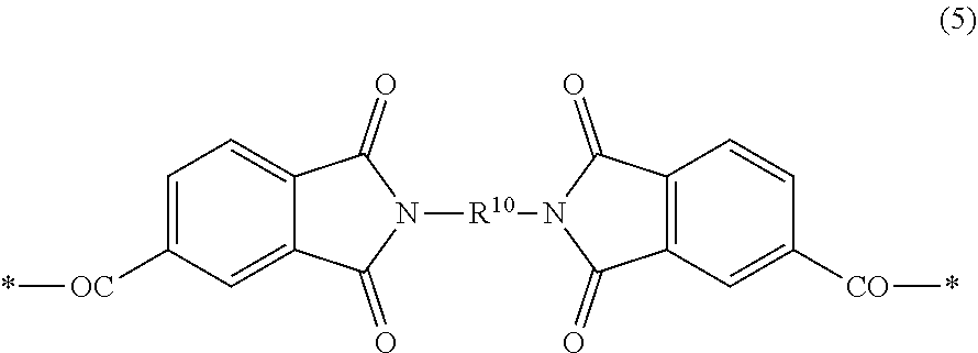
*[OC]C1=CC=C2C(=C1)C(=O)N([R10]N1C(=O)C3=C(C=C([CO]*)C=C3)C1=O)C2=O
